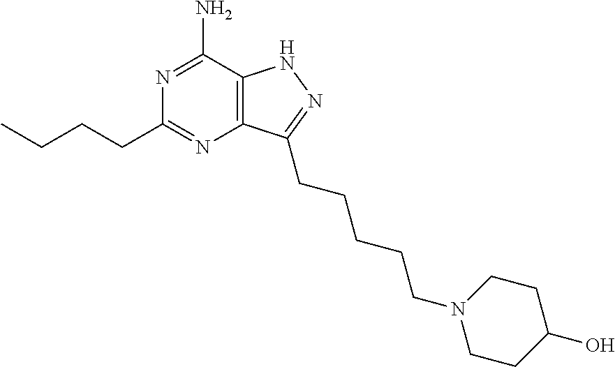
C12=C(C(N)=NC(CCCC)=N1)NN=C2CCCCCN1CCC(O)CC1
